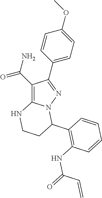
C1(C(N)=O)=C2N(N=C1C1=CC=C(OC)C=C1)C(C1=C(NC(=O)C=C)C=CC=C1)CCN2
